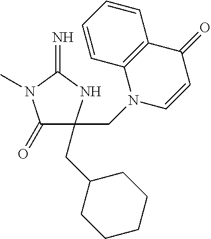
C1(=O)C(CN2C=CC(=O)C3=C2C=CC=C3)(CC2CCCCC2)NC(=N)N1C
